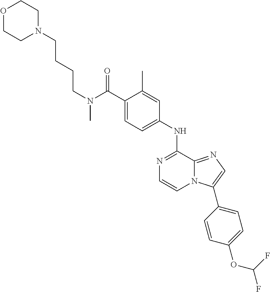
C1(C(N(C)CCCCN2CCOCC2)=O)=CC=C(NC2=NC=CN3C2=NC=C3C2=CC=C(OC(F)F)C=C2)C=C1C
